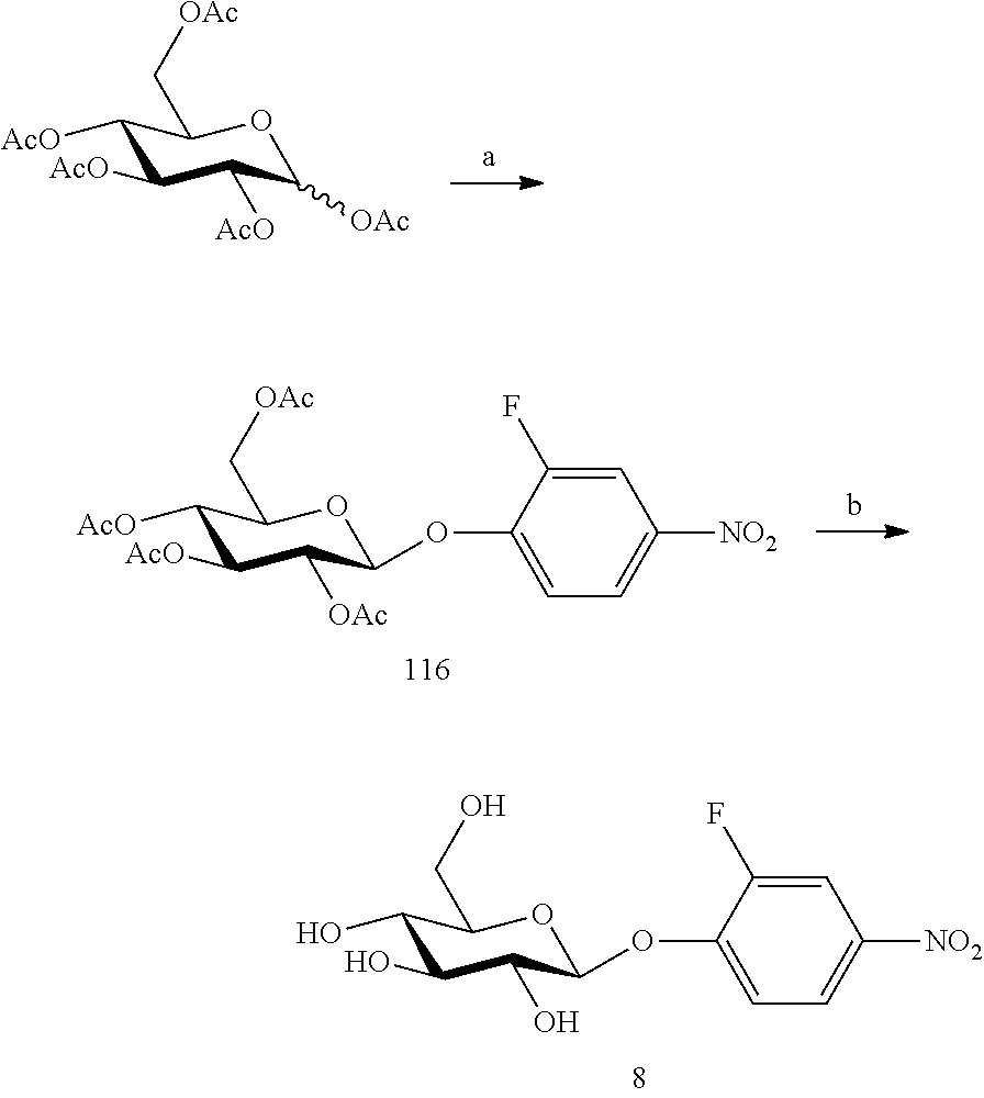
C1([AcO])C([AcO])C([AcO])C([OAc])OC1C[OAc].C1([AcO])C([AcO])C([OAc])C(OC2=CC=C([NO2])C=C2F)OC1C[OAc].C1(O)C(O)C(O)C(OC2=CC=C([NO2])C=C2F)OC1CO
